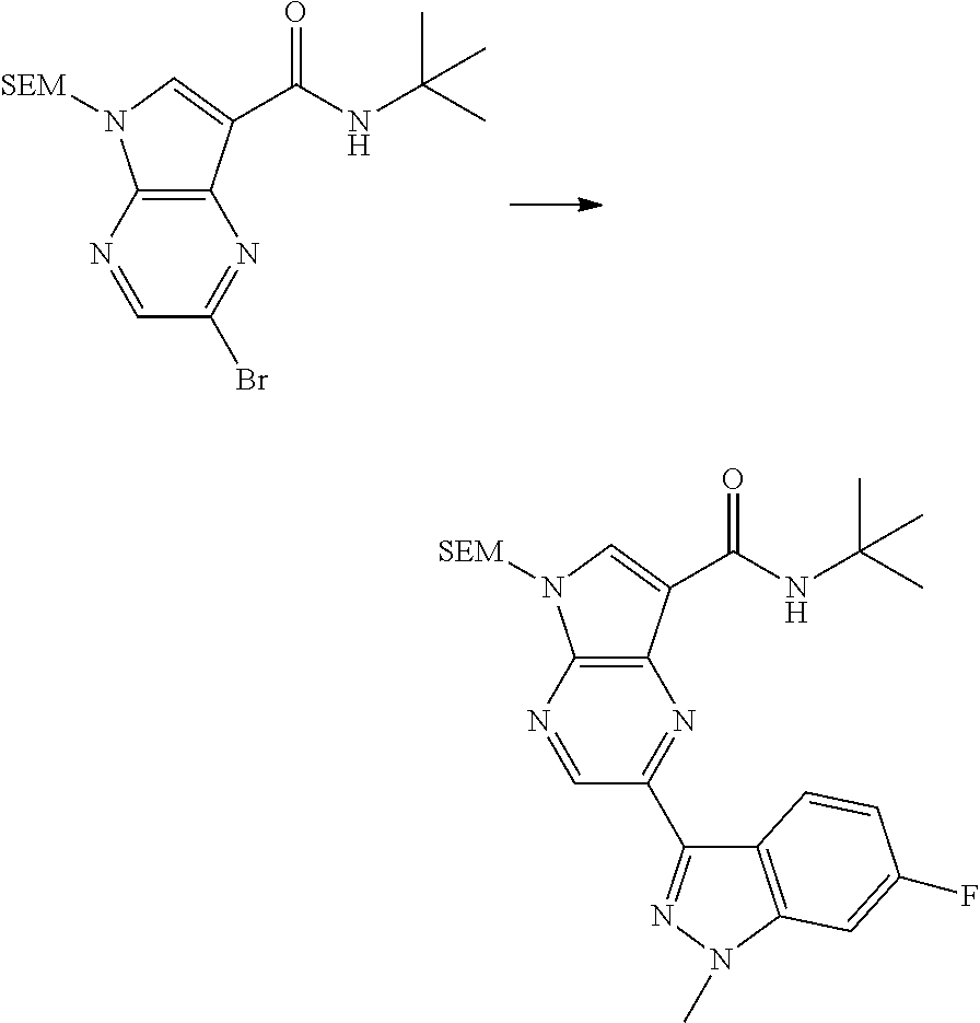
N1=CC(Br)=NC2=C1N([SEM])C=C2C(NC(C)(C)C)=O.N1=CC(C2=NN(C)C3=C2C=CC(F)=C3)=NC2=C1N([SEM])C=C2C(NC(C)(C)C)=O
